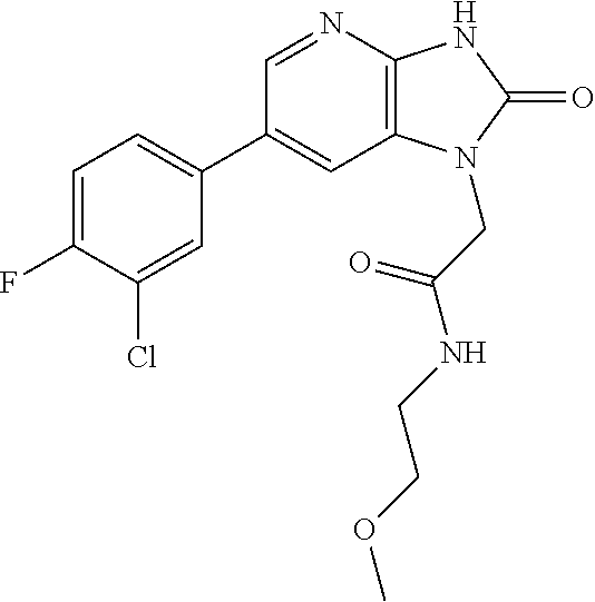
C12=C(N=CC(C3=CC=C(F)C(Cl)=C3)=C1)NC(=O)N2CC(NCCOC)=O
